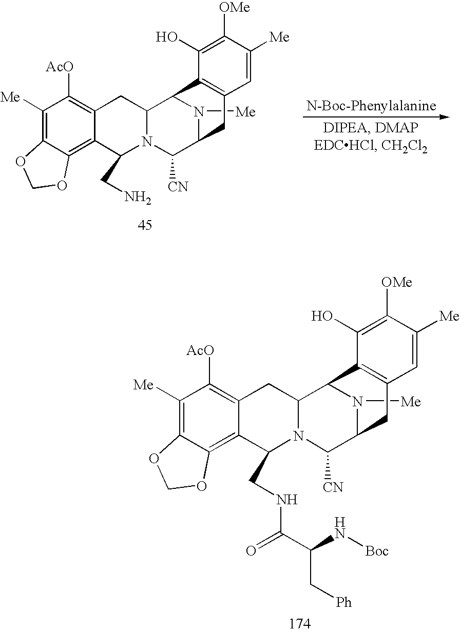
C1([Me])=C2C(=C3C(=C1[AcO])CC1N(C3CNC(C(N[Boc])C[Ph])=O)C([CN])C3N([Me])C1C1=C(C3)C=C([Me])C([OMe])=C1O)OCO2.C1([Me])=C2C(=C3C(=C1[AcO])CC1N(C3CN)C([CN])C3N([Me])C1C1=C(C3)C=C([Me])C([OMe])=C1O)OCO2
